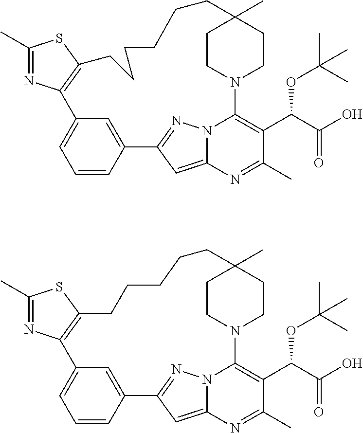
C1(C)=NC2=C(S1)CCCCCCC1(C)CCN(C3=C(C(C(O)=O)OC(C)(C)C)C(C)=NC4=CC(=NN43)C3=CC2=CC=C3)CC1.C1(C)=NC2=C(S1)CCCCCC1(C)CCN(C3=C(C(C(O)=O)OC(C)(C)C)C(C)=NC4=CC(=NN43)C3=CC2=CC=C3)CC1
